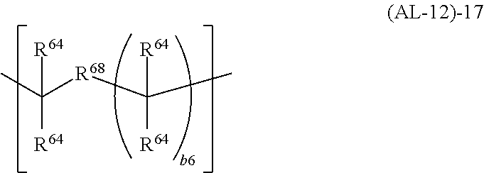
CC([R68]C(C)([R64])[R64])([R64])[R64]
